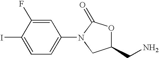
C1=C(F)C(I)=CC=C1N1CC(CN)OC1=O
